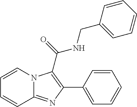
C1=CN2C(=NC(C3=CC=CC=C3)=C2C(=O)NCC2=CC=CC=C2)C=C1
